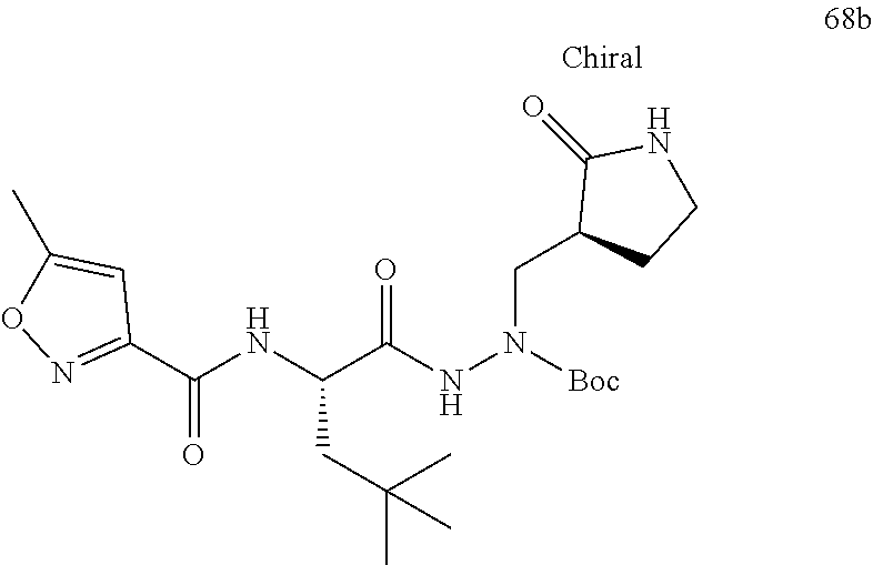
C(C(NN(CC1CCNC1=O)[Boc])=O)(NC(C1=NOC(C)=C1)=O)CC(C)(C)C
